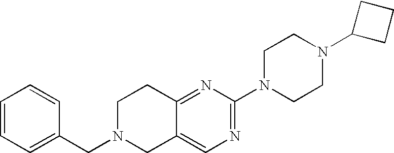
C1=CC=C(CN2CC3=CN=C(N4CCN(C5CCC5)CC4)N=C3CC2)C=C1
